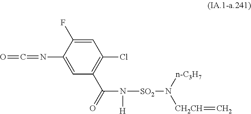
C1=C(F)C(N=C=O)=CC(C(=O)N([H])[SO2]N([CH2CH]=C)[n-C3H7])=C1Cl
